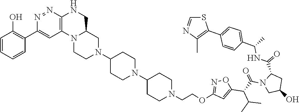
C1(C2=C(C)N=CS2)=CC=C(C(NC(C2CC(O)CN2C(C(C2=CC(OCCN3CCC(N4CCC(N5CCN6C(C5)CNC5=C6C=C(C6=C(O)C=CC=C6)N=N5)CC4)CC3)=NO2)C(C)C)=O)=O)C)C=C1
